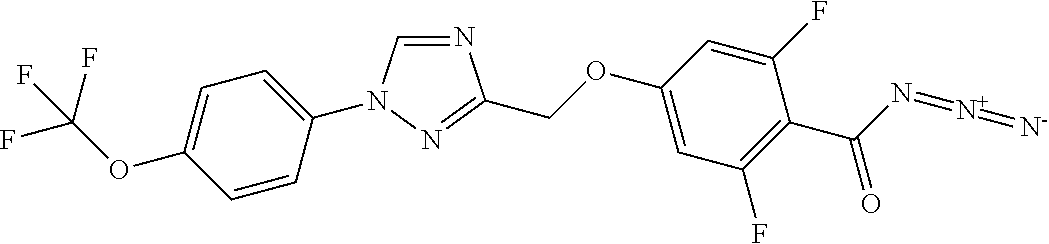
N1=CN(C2=CC=C(OC(F)(F)F)C=C2)N=C1COC1=CC(F)=C(C(N=[N+]=[N-])=O)C(F)=C1
